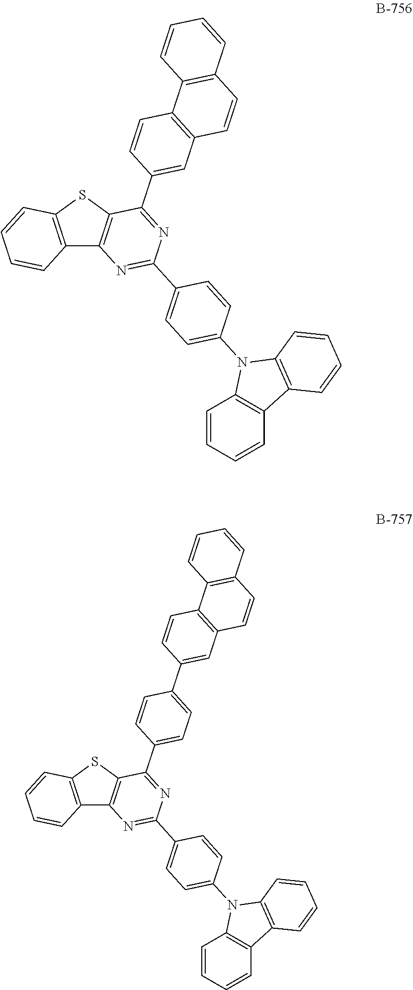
C12=C(SC3=C1N=C(C1=CC=C(N4C5=C(C6=C4C=CC=C6)C=CC=C5)C=C1)N=C3C1=CC3=C(C=C1)C1=C(C=C3)C=CC=C1)C=CC=C2.C12=C(SC3=C1N=C(C1=CC=C(N4C5=C(C6=C4C=CC=C6)C=CC=C5)C=C1)N=C3C1=CC=C(C3=CC4=C(C=C3)C3=C(C=C4)C=CC=C3)C=C1)C=CC=C2
